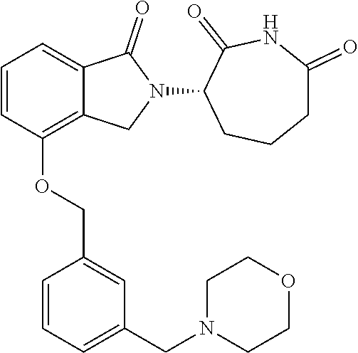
C1=CC(OCC2=CC(CN3CCOCC3)=CC=C2)=C2C(=C1)C(=O)N(C1C(=O)NC(=O)CCC1)C2
